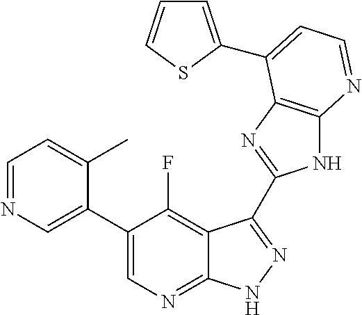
C1=NC=C(C2=CN=C3C(=C2F)C(C2=NC4=C(N2)N=CC=C4C2=CC=CS2)=NN3)C(C)=C1
